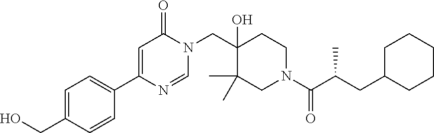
C1(C2=CC(=O)N(CC3(O)C(C)(C)CN(C(C(CC4CCCCC4)C)=O)CC3)C=N2)=CC=C(CO)C=C1
